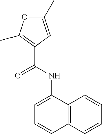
C1(C)=CC(C(NC2=CC=CC3=C2C=CC=C3)=O)=C(C)O1
